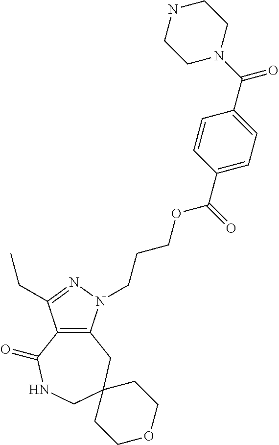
C12=C(N(CCCOC(C3=CC=C(C(N4CCNCC4)=O)C=C3)=O)N=C1CC)CC1(CNC2=O)CCOCC1
